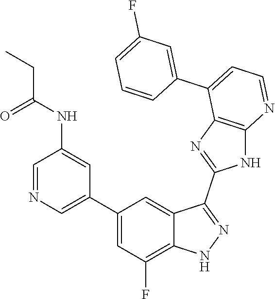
C1=NC=C(C2=CC(F)=C3C(=C2)C(C2=NC4=C(N2)N=CC=C4C2=CC(F)=CC=C2)=NN3)C=C1NC(=O)CC
